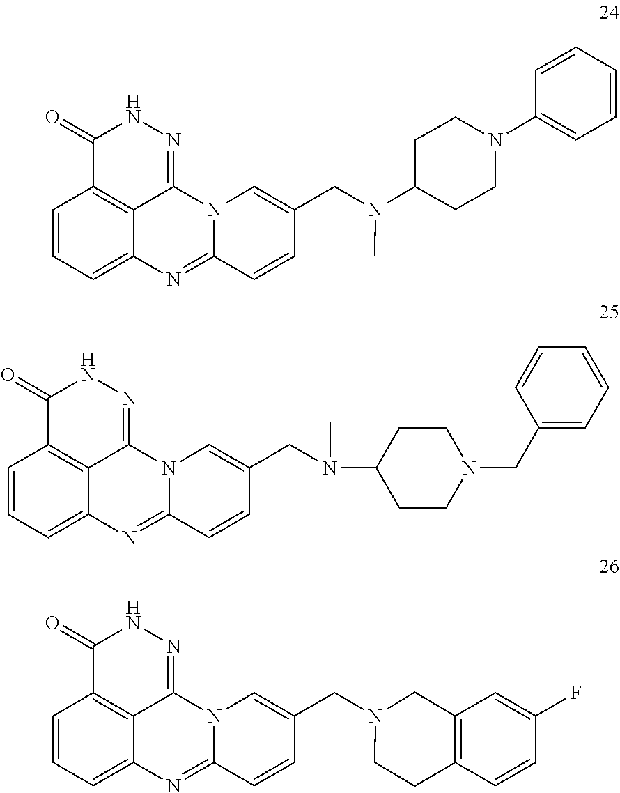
C1=CC=C2C3=C1C(=O)NN=C3N1C(=N2)C=CC(CN(C)C2CCN(C3=CC=CC=C3)CC2)=C1.C1=CC=C2C3=C1C(=O)NN=C3N1C(=N2)C=CC(CN(C)C2CCN(CC3=CC=CC=C3)CC2)=C1.C1=CC=C2C3=C1C(=O)NN=C3N1C(=N2)C=CC(CN2CCC3=C(C2)C=C(F)C=C3)=C1
